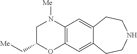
N1([Me])C2=C(OC(C[Me])C1)C=C1C(=C2)CCNCC1
